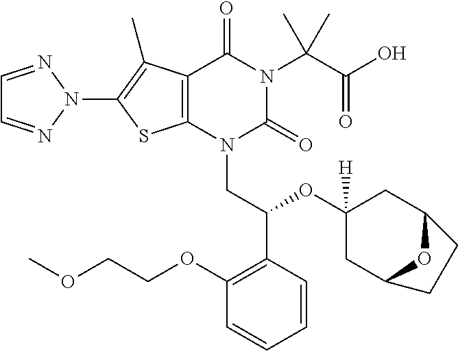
C1=NN(C2=C(C)C3=C(S2)N(CC(OC2([H])CC4OC(C2)CC4)C2=C(OCCOC)C=CC=C2)C(=O)N(C(C(=O)O)(C)C)C3=O)N=C1
